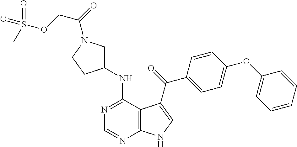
C1=CC=CC(OC2=CC=C(C(=O)C3=CNC4=C3C(NC3CN(C(=O)COS(=O)(=O)C)CC3)=NC=N4)C=C2)=C1
